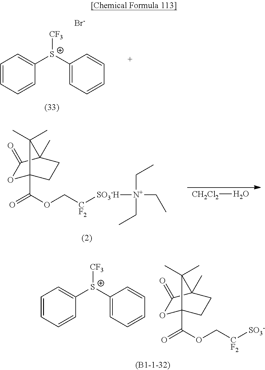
[Br-].[CF3][S+](C1=CC=CC=C1)C1=CC=CC=C1.[CH2Cl2]O.O1C2(C(OC[CF2][SO3-H][N+](CC)(CC)CC)=O)CCC(C)(C1=O)C2(C)C.[CF3][S+](C1=CC=CC=C1)C1=CC=CC=C1.O1C2(C(OC[CF2][SO3-])=O)CCC(C)(C1=O)C2(C)C
